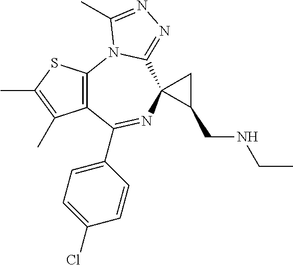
C12=C(N3C(=NN=C3C)C3(N=C1C1=CC=C(Cl)C=C1)C(CNCC)C3)SC(C)=C2C
